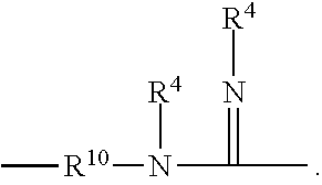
[R10](N([R4])C(=N[R4])C)C
